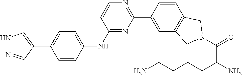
N1N=CC(C2=CC=C(NC3=NC(C4=CC5=C(C=C4)CN(C(=O)C(CCCCN)N)C5)=NC=C3)C=C2)=C1
